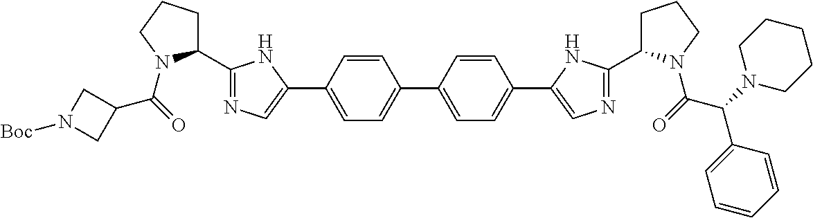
C1(C2=NC=C(C3=CC=C(C4=CC=C(C5=CN=C(C6CCCN6C(=O)C(N6CCCCC6)C6=CC=CC=C6)N5)C=C4)C=C3)N2)CCCN1C(=O)C1CN([Boc])C1
